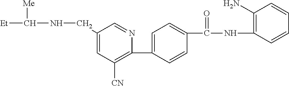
C1(CNC([Et])[Me])=CC([CN])=C(C2=CC=C(C(NC3=C(N)C=CC=C3)=O)C=C2)N=C1
